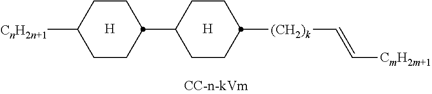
[CnH2n+1]C1CCC(C2CCC([(CH2)k]C=C[CmH2m+1])CC2)CC1.[H].[H]
